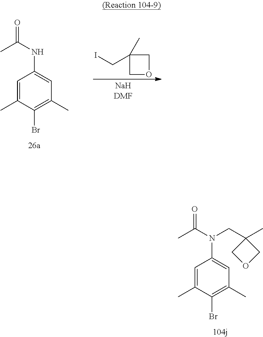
C1=C(C)C(Br)=C(C)C=C1N(C(C)=O)CC1(C)COC1.ICC1(C)COC1.C1=C(C)C(Br)=C(C)C=C1NC(C)=O
